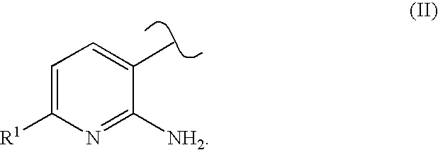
C1=C([R1])N=C([NH2])C(C)=C1
